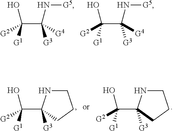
[G1]C([G2])(C([G3])([G4])N[G5])O.[G1]C([G2])(C([G3])([G4])N[G5])O.[G1]C([G2])(O)C1([G3])NCCC1.[G1]C([G2])(O)C1([G3])NCCC1
